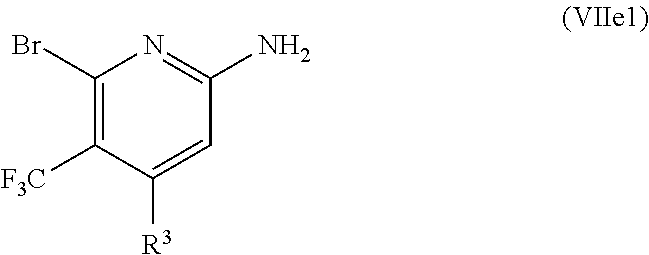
C1([F3C])=C(Br)N=C(N)C=C1[R3]
